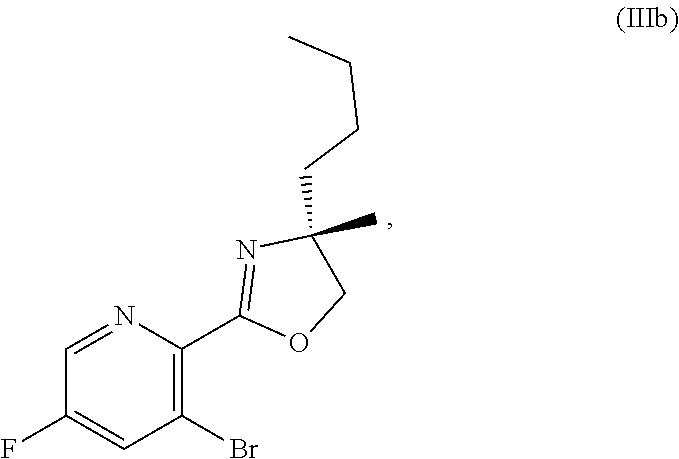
C1(C)(CCCC)COC(C2=C(Br)C=C(F)C=N2)=N1
